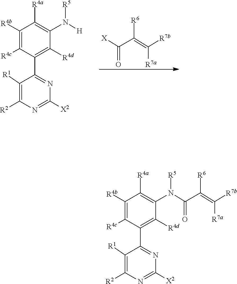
[X]C(C(=C([R7b])[R7a])[R6])=O.C1([R1])=C([R2])N=C([X2])N=C1C1=C([R4d])C(N([H])[R5])=C([R4a])C([R4b])=C1[R4c].C1([R1])=C([R2])N=C([X2])N=C1C1=C([R4d])C(N(C(C(=C([R7b])[R7a])[R6])=O)[R5])=C([R4a])C([R4b])=C1[R4c]
